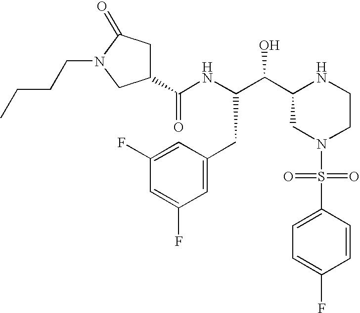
C1(C(NC(C(C2CN(S(=O)(=O)C3=CC=C(F)C=C3)CCN2)O)CC2=CC(F)=CC(F)=C2)=O)CC(=O)N(CCCC)C1
